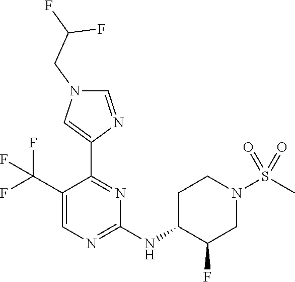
C1=C(C(F)(F)F)C(C2=CN(CC(F)F)C=N2)=NC(NC2C(F)CN(S(C)(=O)=O)CC2)=N1
